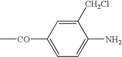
C1=C([CO]C)C=C([CH2Cl])C(N)=C1
